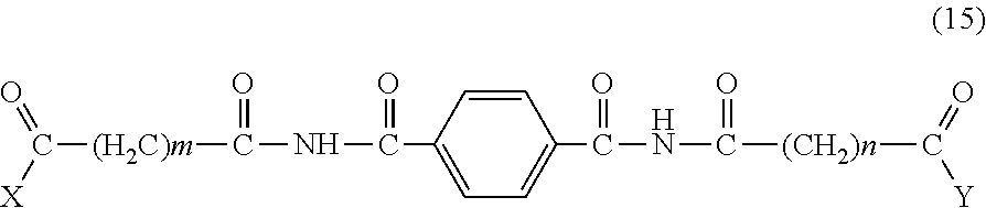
C1=CC(C(NC([(H2C)m]C(=O)[X])=O)=O)=CC=C1C(NC([(CH2)n]C(=O)[Y])=O)=O
